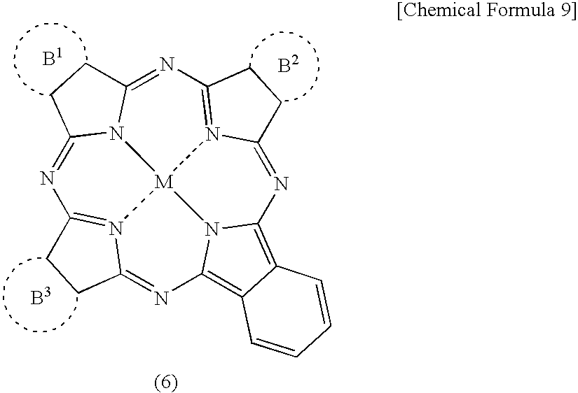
N1=C2N3C(=NC4=N5C(=NC6=C7C(=C8N6[M]35N3=C1CCC3=N8)C=CC=C7)CC4)CC2
